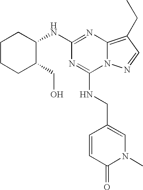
C1CCC(CO)C(NC2=NC3=C(CC)C=NN3C(NCC3=CN(C)C(=O)C=C3)=N2)C1
